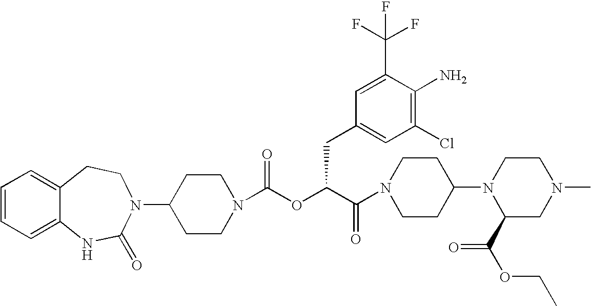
C12=CC=CC=C1NC(=O)N(C1CCN(C(OC(C(=O)N3CCC(N4C(C(OCC)=O)CN(C)CC4)CC3)CC3=CC(Cl)=C(N)C(C(F)(F)F)=C3)=O)CC1)CC2
